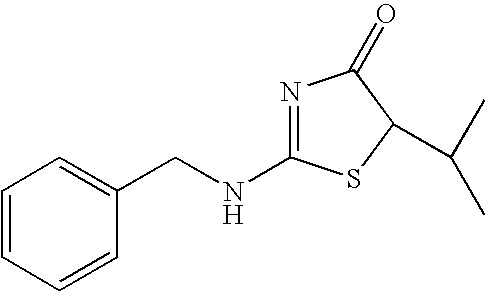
N1=C(NCC2=CC=CC=C2)SC(C(C)C)C1=O
